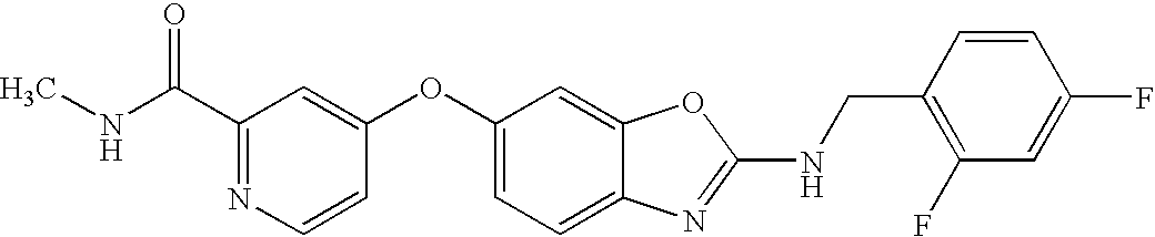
C1(C(NC)=O)=NC=CC(OC2=CC=C3C(=C2)OC(NCC2=C(F)C=C(F)C=C2)=N3)=C1
